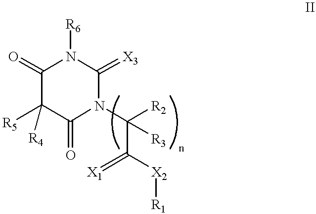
C1(=O)C([R5])([R4])C(=O)N(C(C(=[X1])[X2][R1])([R3])[R2])C(=[X3])N1[R6]
